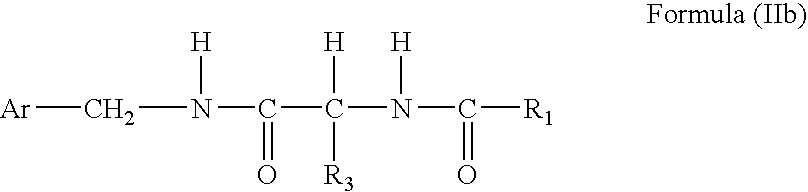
[Ar]CN(C(C(N(C([R1])=O)[H])([H])[R3])=O)[H]
